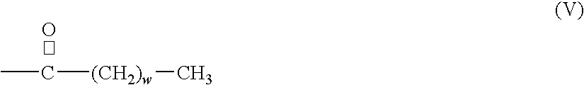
CC[(CH2)w]C.O
